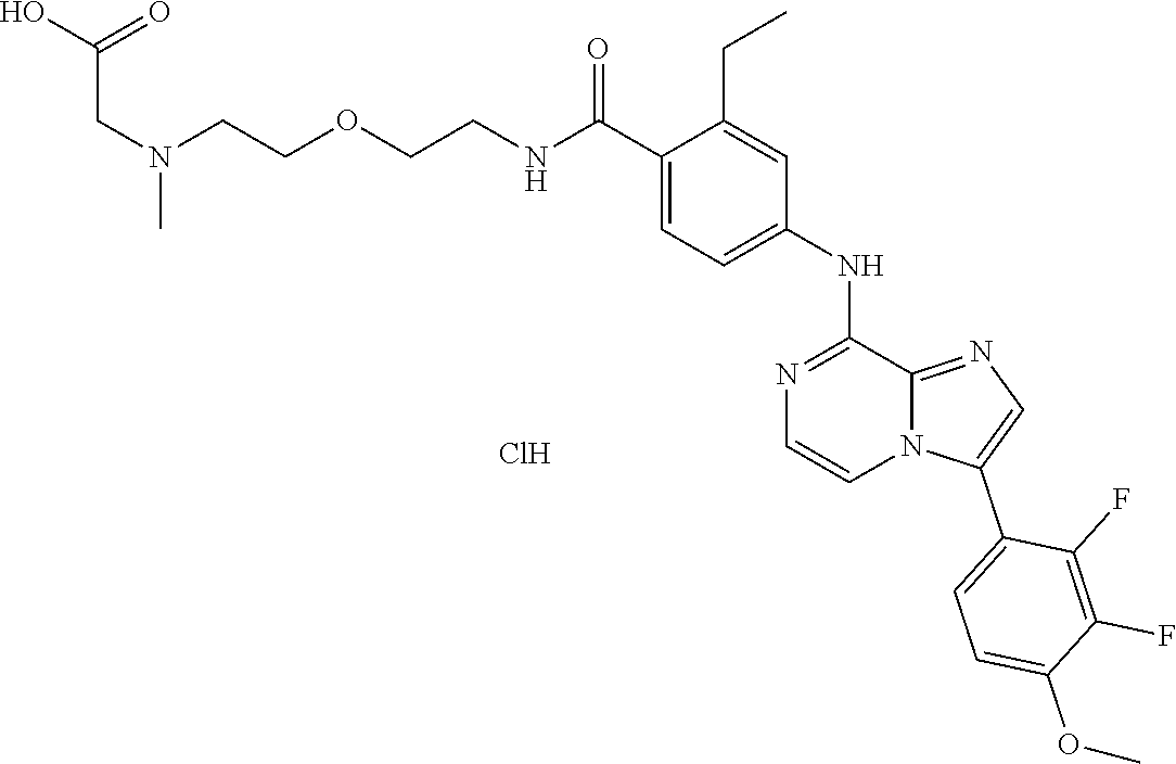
C(CNC(C1=CC=C(NC2=NC=CN3C2=NC=C3C2=CC=C(OC)C(F)=C2F)C=C1CC)=O)OCCN(CC(O)=O)C.Cl
